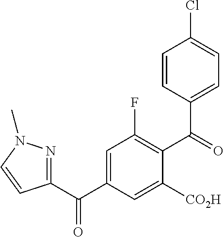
C1=C(C(C2=NN(C)C=C2)=O)C=C([CO2H])C(C(=O)C2=CC=C(Cl)C=C2)=C1F
